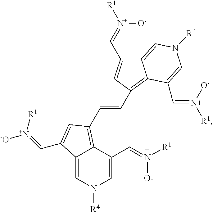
C(=CC1=C2C(=CN([R4])C=C2C=N([R1])[O-])C(C=[N+]([-O])[R1])=C1)C1=C2C(=CN([R4])C=C2C=[N+]([R1])[O-])C(C=[N+]([R1])[O-])=C1
